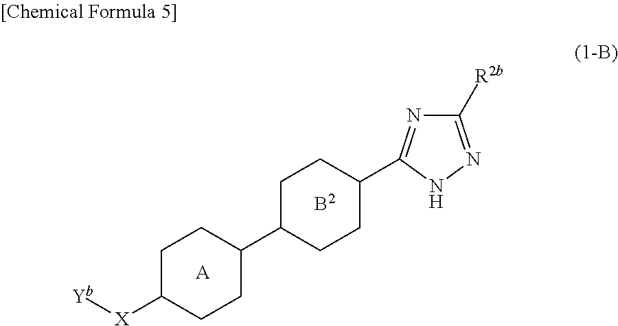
C1C([X][Yb])CCC(C2CCC(C3=NC([R2b])=NN3)CC2)C1.[A]
